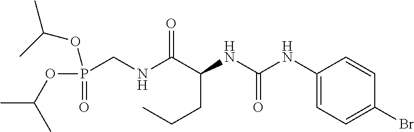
O=C(NC(C(NCP(OC(C)C)(=O)OC(C)C)=O)CCC)NC1=CC=C(Br)C=C1
